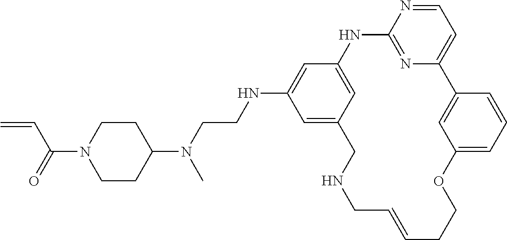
C1=NC2=NC(=C1)C1=CC(=CC=C1)OCCC=CCNCC1=CC(NCCN(C3CCN(C(=O)C=C)CC3)C)=CC(=C1)N2
